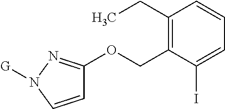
C1(CC)=C(COC2=NN([G])C=C2)C(I)=CC=C1
